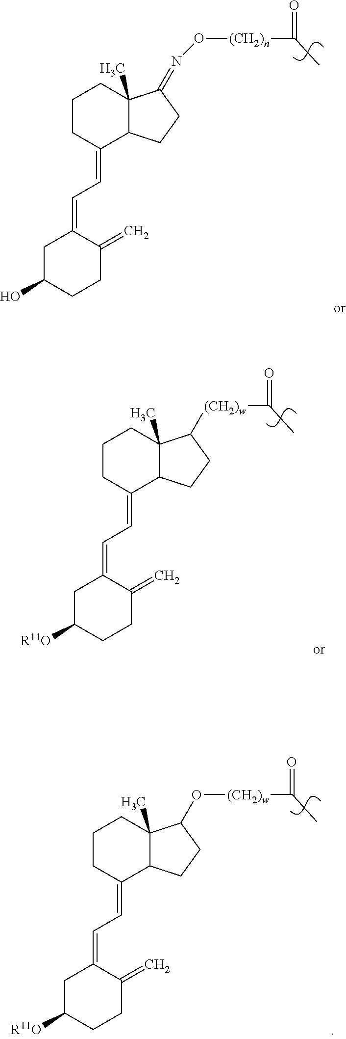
C1C(O)CCC(=C)C1=CC=C1CCCC2(C)C1CCC2=NO[(CH2)n]C(=O)C.C1C([R11O])CCC(=C)C1=CC=C1CCCC2(C)C1CCC2[(CH2)w]C(=O)C.C1C([R11O])CCC(=C)C1=CC=C1CCCC2(C)C1CCC2O[(CH2)w]C(=O)C
